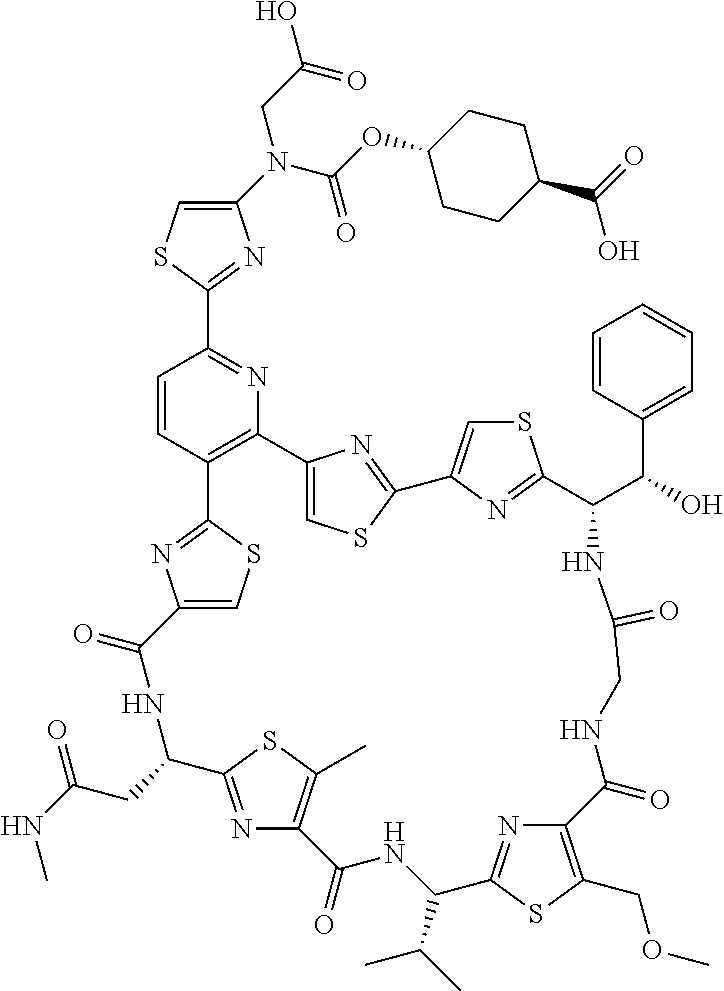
C1(N(C(OC2CCC(C(=O)O)CC2)=O)CC(O)=O)=CSC(C2=NC3=C(C=C2)C2=NC(=CS2)C(=O)NC(CC(NC)=O)C2=NC(=C(C)S2)C(=O)NC(C(C)C)C2=NC(=C(COC)S2)C(=O)NCC(=O)NC(C(C2=CC=CC=C2)O)C2=NC(=CS2)C2=NC3=CS2)=N1
